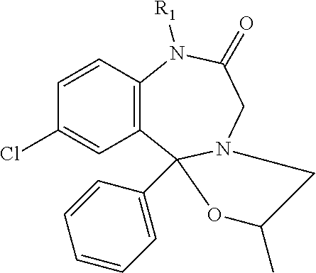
C1=CC2=C(C=C1Cl)C1(C3=CC=CC=C3)N(CC(=O)N2[R1])CC(C)O1
